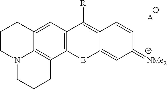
N12C3=C(C4=C(C=C3CCC1)C([R])=C1C(=CC(=[NMe2])C=C1)[E]4)CCC2.[A]
